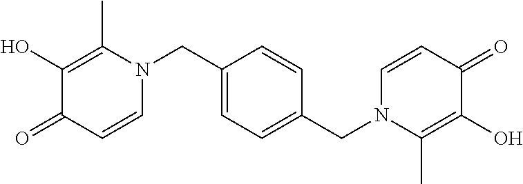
C1(O)=C(C)N(CC2=CC=C(CN3C(C)=C(O)C(=O)C=C3)C=C2)C=CC1=O
